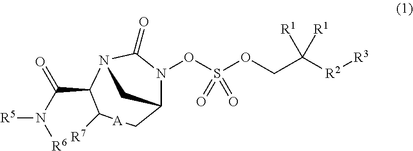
S(OCC([R2][R3])([R1])[R1])(=O)(=O)ON1C2C[A]C([R7])C(C(N([R6])[R5])=O)N(C1=O)C2
